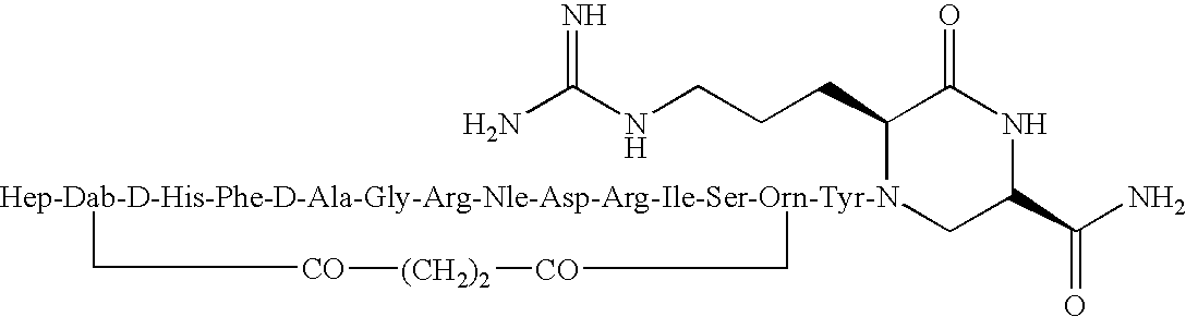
NC(NCCCC1[Hep-Dab-D-His-Phe-D-Ala-Gly-Arg-Nle-Asp-Arg-Ile-Ser-Orn-Tyr-N]2(CC(C(N)=O)NC1=O)C[CO][(CH2)2][CO]C2)=N
